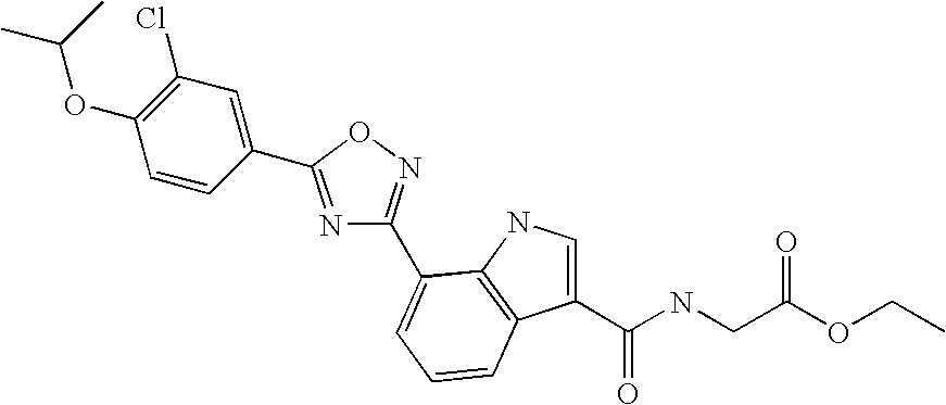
C1(C2=NC(C3=CC=CC4=C3NC=C4C(=O)NCC(OCC)=O)=NO2)=CC(Cl)=C(OC(C)C)C=C1
